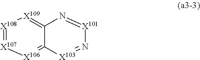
[X108]1=[X107][X106]=C2C(=[X109]1)N=[X101]N=[X103]2
